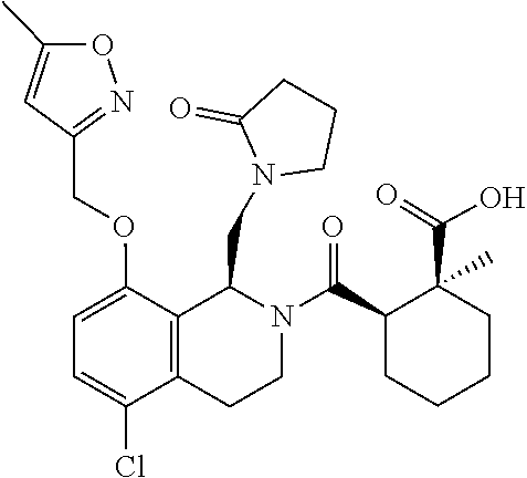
C1(COC2=CC=C(Cl)C3=C2C(CN2CCCC2=O)N(C(C2CCCCC2(C(=O)O)C)=O)CC3)=NOC(C)=C1
